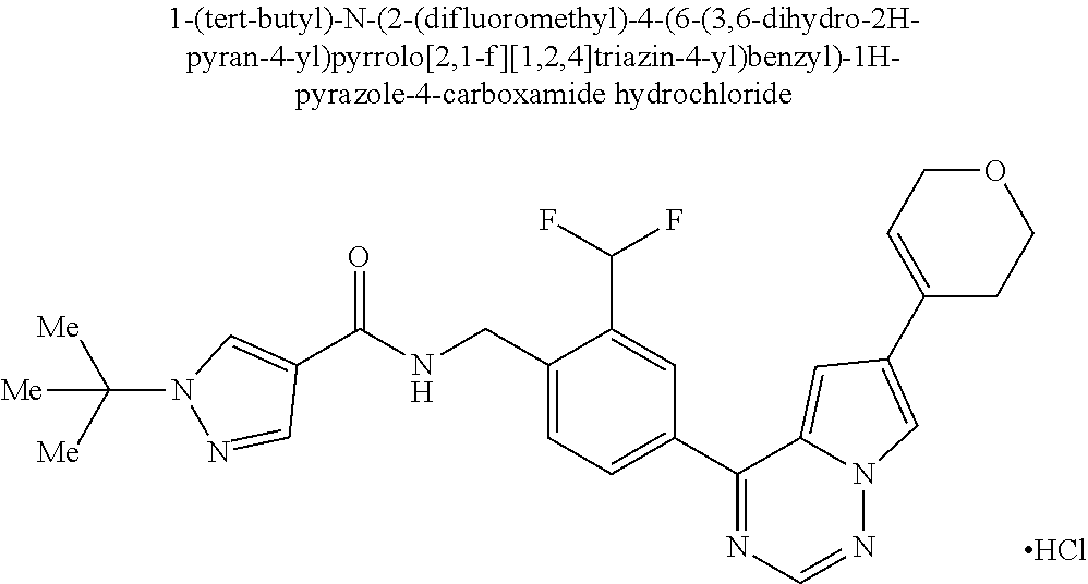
C1(C(NCC2=CC=C(C3=NC=NN4C3=CC(C3=CCOCC3)=C4)C=C2C(F)F)=O)=CN(C([Me])([Me])[Me])N=C1.Cl
